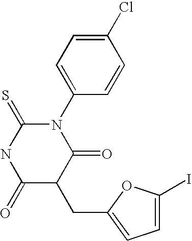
C1(Cl)=CC=C(N2C(=S)NC(=O)C(CC3=CC=C(I)O3)C2=O)C=C1
